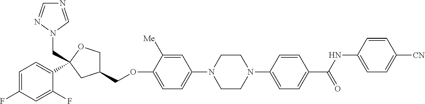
C1=C(F)C=C(F)C(C2(CN3C=NC=N3)OCC(COC3=CC=C(N4CCN(C5=CC=C(C(NC6=CC=C([CN])C=C6)=O)C=C5)CC4)C=C3[Me])C2)=C1
